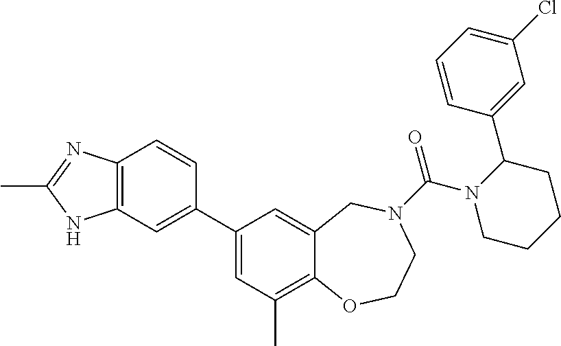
C12=C(C=C(C3=CC(C)=C4C(=C3)CN(C(=O)N3CCCCC3C3=CC(Cl)=CC=C3)CCO4)C=C1)NC(C)=N2
